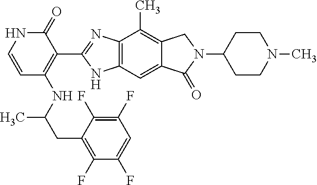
C1(=O)NC=CC(NC(CC2=C(F)C(F)=CC(F)=C2F)C)=C1C1=NC2=C(N1)C=C1C(=C2C)CN(C2CCN(C)CC2)C1=O
